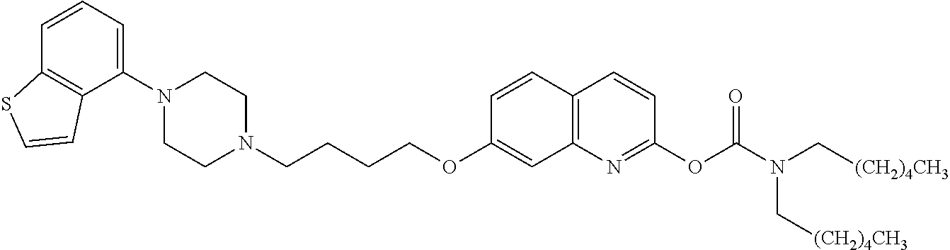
C1=CC2=C(C(N3CCN(CCCCOC4=CC5=C(C=C4)C=CC(OC(N(C[(CH2)4CH3])C[(CH2)4CH3])=O)=N5)CC3)=C1)C=CS2
